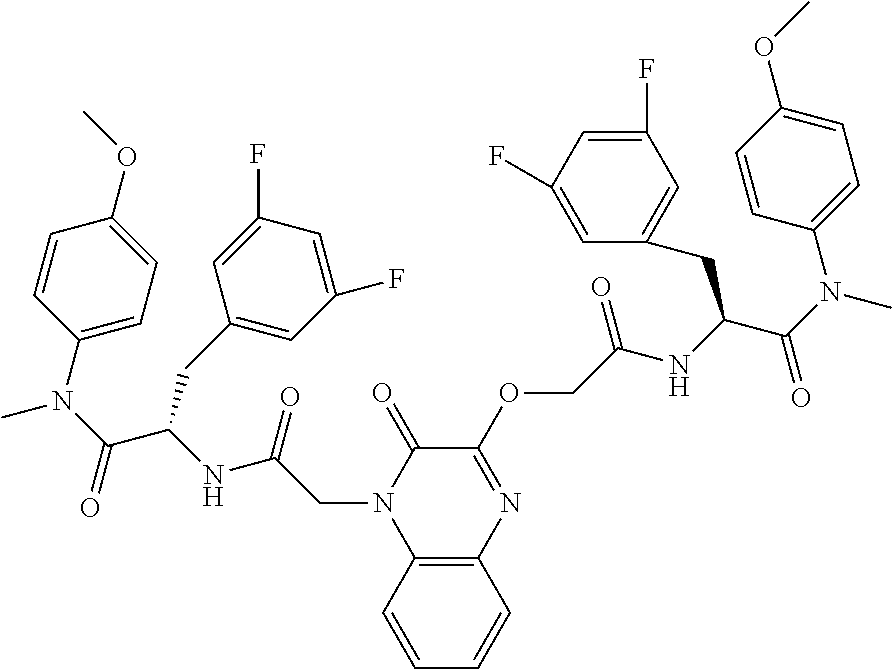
C12=C(C=CC=C1)N(CC(NC(C(N(C1=CC=C(OC)C=C1)C)=O)CC1=CC(F)=CC(F)=C1)=O)C(=O)C(OCC(NC(C(N(C)C1=CC=C(OC)C=C1)=O)CC1=CC(F)=CC(F)=C1)=O)=N2
